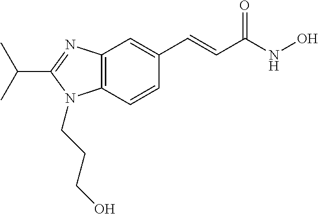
C12=C(C=CC(C=CC(NO)=O)=C1)N(CCCO)C(C(C)C)=N2
